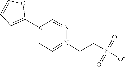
O=S([O-])(CC[N+]1=CC=C(C2=CC=CO2)C=N1)=O
